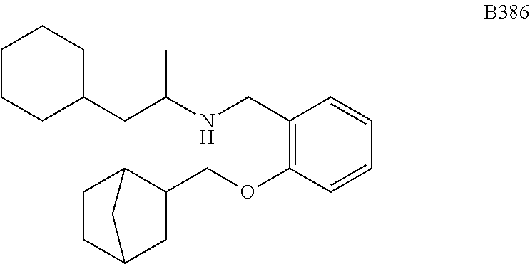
C1(CNC(C)CC2CCCCC2)=C(OCC2C3CCC(C2)C3)C=CC=C1
